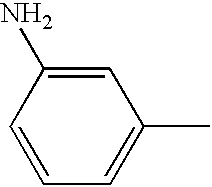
C1=C(N)C=CC=C1C
